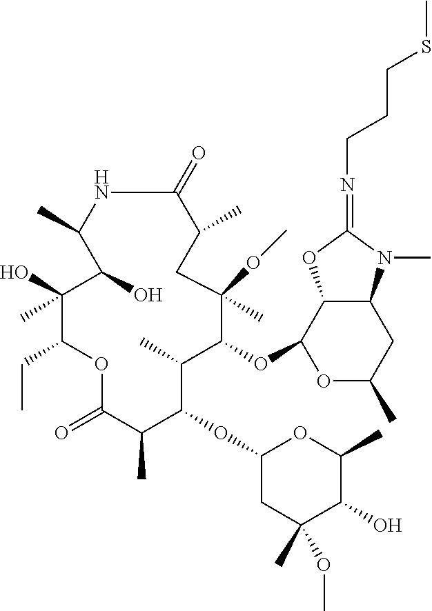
C1(=O)NC(C)C(O)C(O)(C)C(CC)OC(=O)C(C)C(OC2CC(C)(OC)C(O)C(C)O2)C(C)C(OC2C3C(CC(C)O2)N(C)C(=NCCCSC)O3)C(C)(OC)CC1C
